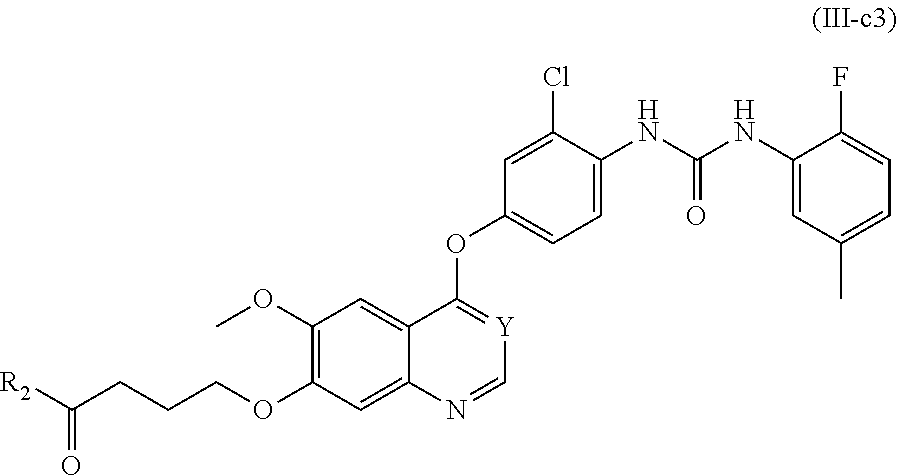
C1(OC)=C(OCCCC([R2])=O)C=C2C(=C1)C(OC1=CC=C(NC(NC3=CC(C)=CC=C3F)=O)C(Cl)=C1)=[Y]C=N2
